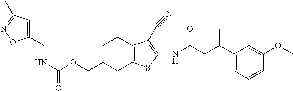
N(C(OCC1CC2=C(CC1)C(C#N)=C(NC(CC(C1=CC=CC(OC)=C1)C)=O)S2)=O)CC1=CC(C)=NO1
